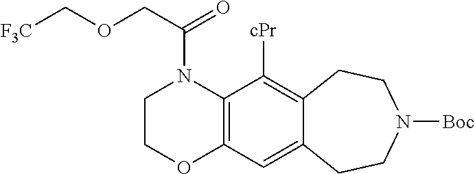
C12=C(C([cPr])=C3C(=C1)CCN([Boc])CC3)N(C(=O)COC[F3C])CCO2
